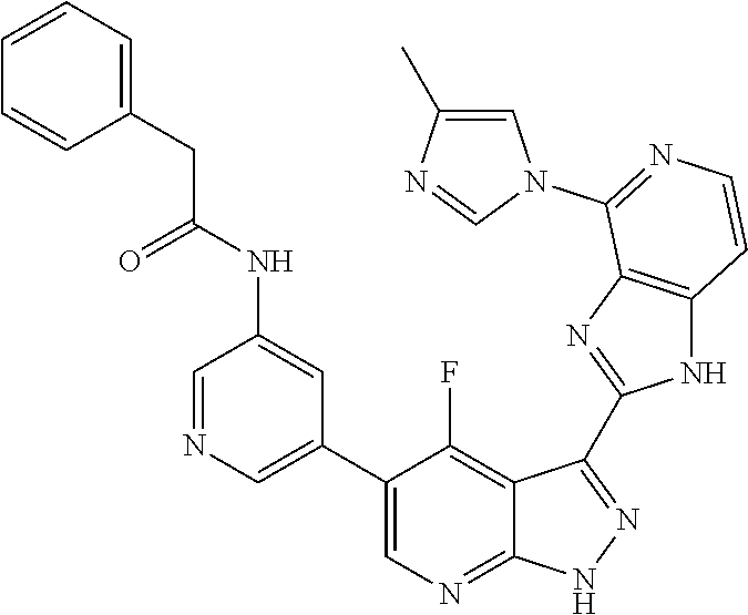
C1=NC=C(C2=CN=C3C(=C2F)C(C2=NC4=C(N2)C=CN=C4N2C=C(C)N=C2)=N[N H]3)C=C1NC(CC1=CC=CC=C1)=O
